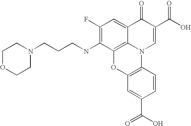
C1(F)=C(NCCCN2CCOCC2)C2=C3C(=C1)C(=O)C(C(O)=O)=CN3C1=C(O2)C=C(C(=O)O)C=C1
